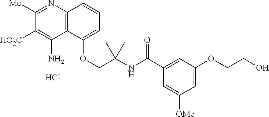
Cl.C12=C(N=C([Me])C([HO2C])=C1N)C=CC=C2OCC(NC(C1=CC(OCCO)=CC([OMe])=C1)=O)(C)C
